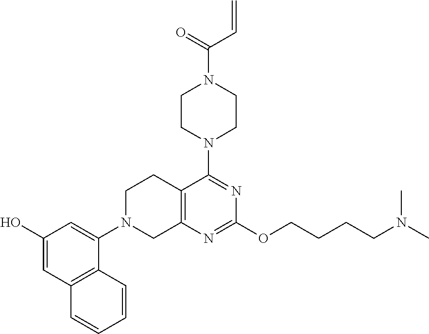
C1(O)=CC2=C(C(N3CC4=C(CC3)C(N3CCN(C(C=C)=O)CC3)=NC(OCCCCN(C)C)=N4)=C1)C=CC=C2
